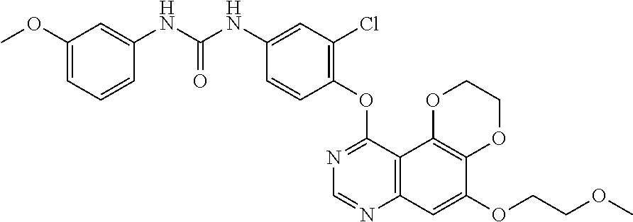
C12=C(C3=C(C=C1OCCOC)N=CN=C3OC1=C(Cl)C=C(NC(NC3=CC(OC)=CC=C3)=O)C=C1)OCCO2
